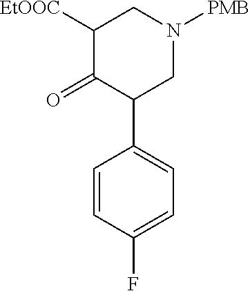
C1N([PMB])CC([EtOOC])C(=O)C1C1=CC=C(F)C=C1
